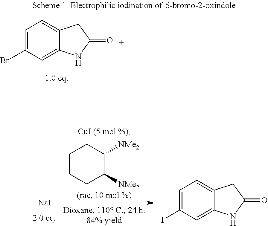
C1=C(Br)C=C2C(=C1)CC(=O)N2.C1CCC([NMe2])C([NMe2])C1.C1=C(I)C=C2C(=C1)CC(=O)N2.[NaI]
